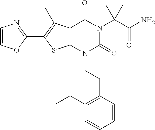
C12=C(N(CCC3=C(CC)C=CC=C3)C(=O)N(C(C(N)=O)(C)C)C1=O)SC(C1=NC=CO1)=C2C
